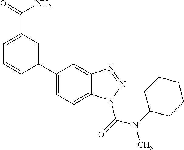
C1=C(C(N)=O)C=C(C2=CC=C3C(=C2)N=NN3C(N(C)C2CCCCC2)=O)C=C1
